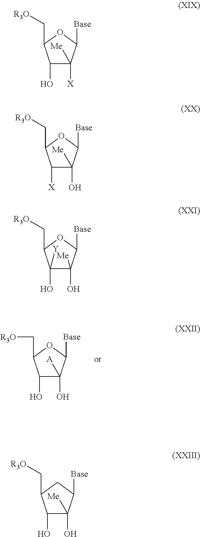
C1(O)([Me])C(O)([Y])C(C[R3O])OC1[Base].C1(O)([A])C(O)C(C[R3O])OC1[Base].C1([X])([Me])C(O)C(C[R3O])OC1[Base].C1(O)([Me])C([X])C(C[R3O])OC1[Base].C1(O)([Me])C(O)C(C[R3O])CC1[Base]
